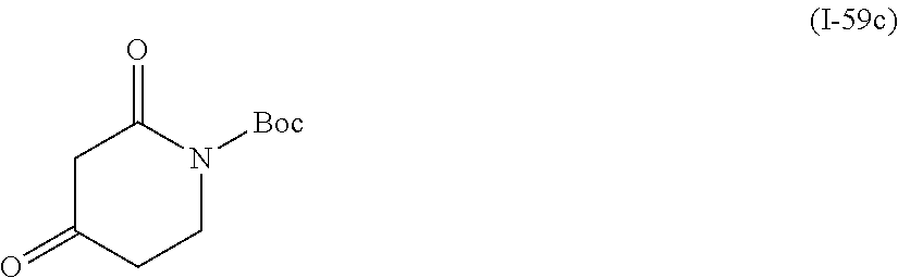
C1C(=O)CCN([Boc])C1=O
